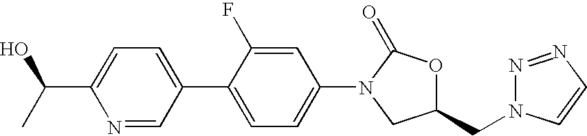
C(C1=CC=C(C2=CC=C(N3C(=O)OC(CN4N=NC=C4)C3)C=C2F)C=N1)(C)O
